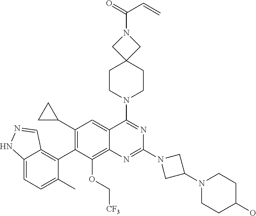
C12=CC=C(C)C(C3=C(C4CC4)C=C4C(=C3OC[CF3])N=C(N3CC(N5CCC(O)CC5)C3)N=C4N3CCC4(CC3)CN(C(=O)C=C)C4)=C1C=NN2
